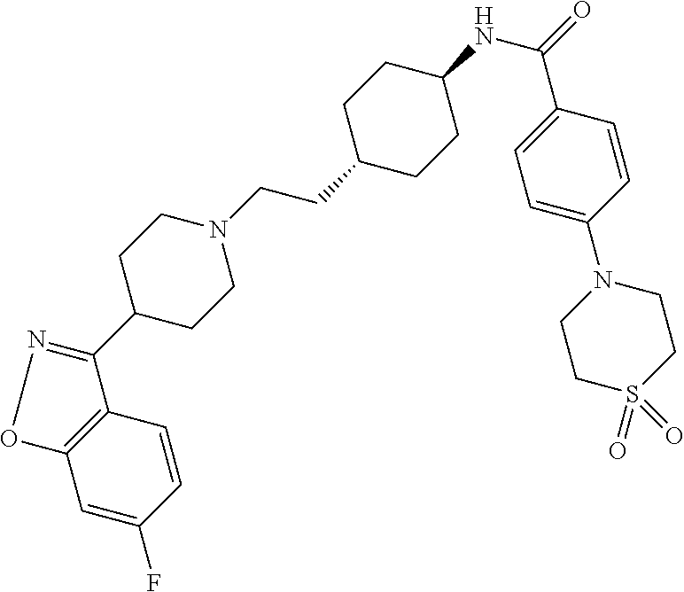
C1=C(F)C=CC2=C1ON=C2C1CCN(CCC2CCC(NC(=O)C3=CC=C(N4CCS(=O)(=O)CC4)C=C3)CC2)CC1
